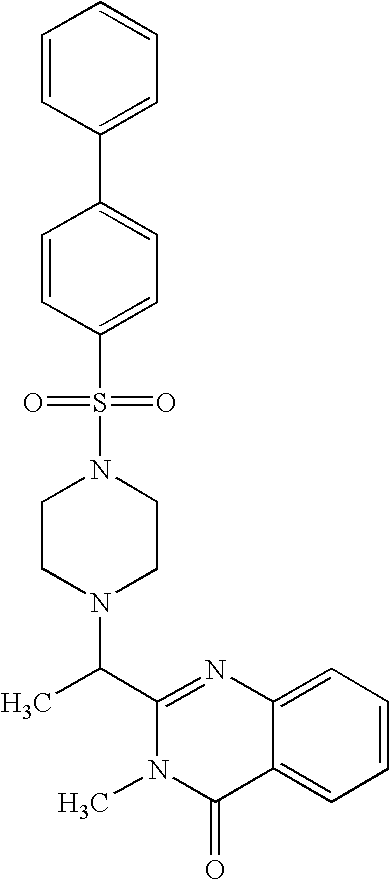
C1(C(N2CCN(S(C3=CC=C(C4=CC=CC=C4)C=C3)(=O)=O)CC2)C)=NC2=CC=CC=C2C(=O)N1C
